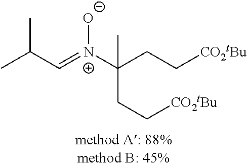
C(C=[N+](C(CC[CO2tBu])(C)CC[CO2tBu])[O-])(C)C
